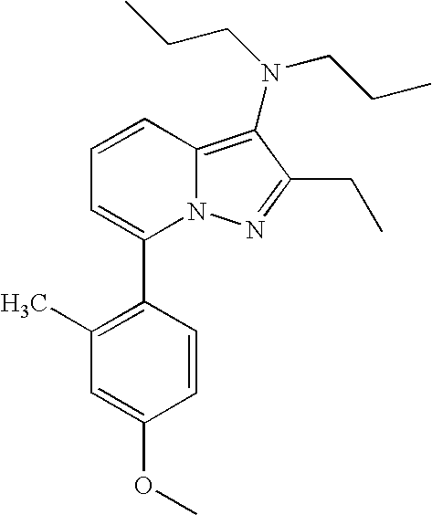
C1=CC2=C(N(CCC)CCC)C(CC)=NN2C(C2=C(C)C=C(OC)C=C2)=C1
